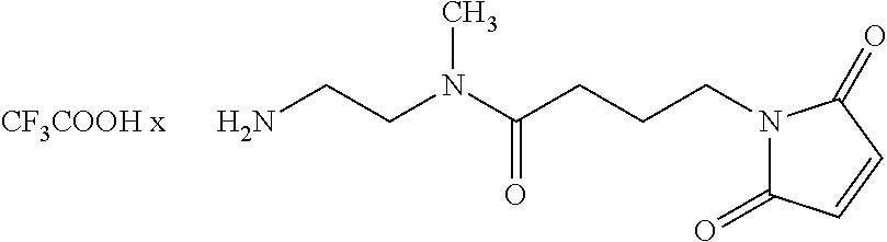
NCCN(C(CCCN1C(=O)C=CC1=O)=O)C.[CF3COOH x]
